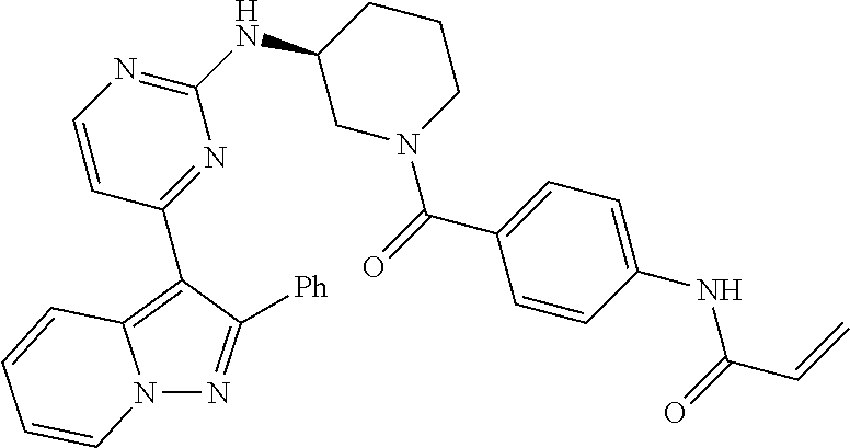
N12N=C([Ph])C(C3=NC(NC4CN(C(=O)C5=CC=C(NC(C=C)=O)C=C5)CCC4)=NC=C3)=C1C=CC=C2
